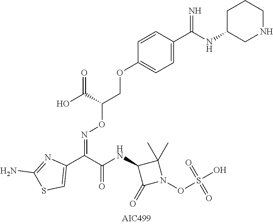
C1=CC(C(=N)NC2CNCCC2)=CC=C1OCC(ON=C(C(=O)NC1C(=O)N(OS(O)(=O)=O)C1(C)C)C1=CSC(N)=N1)C(O)=O
